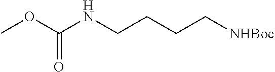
COC(NCCCC[NHBoc])=O
